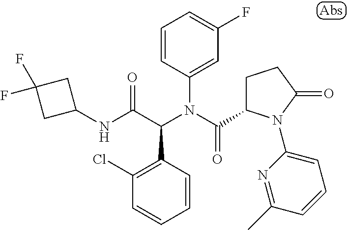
C1=CC(N(C(=O)C2CCC(=O)N2C2=CC=CC(C)=N2)C(C(NC2CC(F)(F)C2)=O)C2=C(Cl)C=CC=C2)=CC(F)=C1
